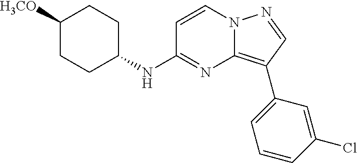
C1CC([H3CO])CCC1NC1=NC2=C(C3=CC=CC(Cl)=C3)C=NN2C=C1
